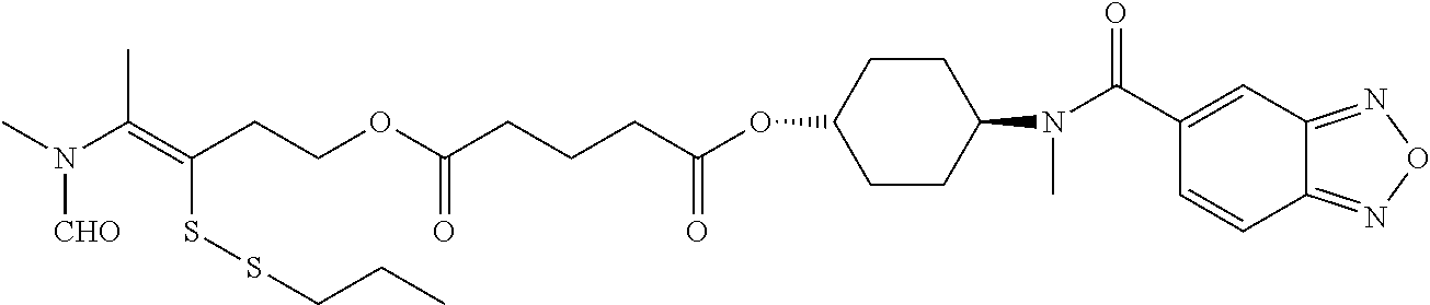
C1(OC(CCCC(OCCC(SSCCC)=C(N([CHO])C)C)=O)=O)CCC(N(C(=O)C2=CC3=NON=C3C=C2)C)CC1
